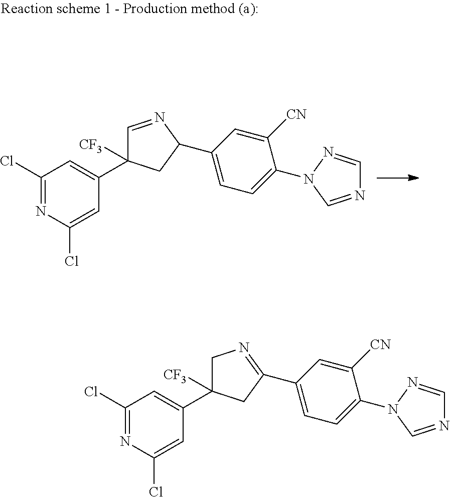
C1(Cl)=NC(Cl)=CC(C2([CF3])C=NC(C3=CC=C(N4N=CN=C4)C([CN])=C3)C2)=C1.C1(Cl)=NC(Cl)=CC(C2([CF3])CN=C(C3=CC=C(N4N=CN=C4)C([CN])=C3)C2)=C1
